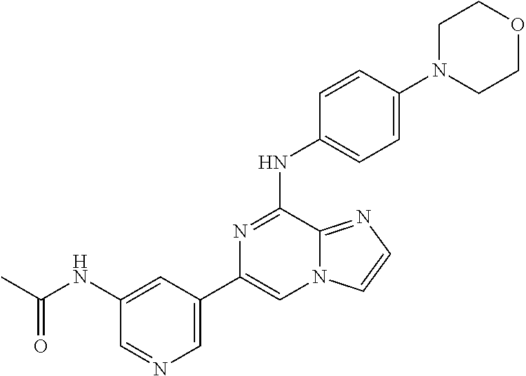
C1(C2=CN=CC(NC(C)=O)=C2)=CN2C(=NC=C2)C(NC2=CC=C(N3CCOCC3)C=C2)=N1
